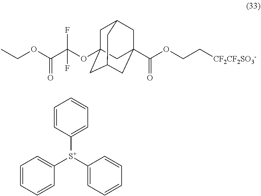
C1C2CC3(C(=O)OCC[CF2CF2SO3-])CC(CC1(OC(C(OCC)=O)(F)F)C3)C2.C1=CC=CC([S+](C2=CC=CC=C2)C2=CC=CC=C2)=C1
